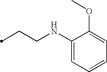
C1(NCCC)=CC=CC=C1OC
